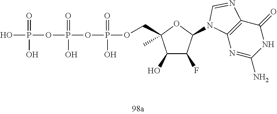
OP(=O)(OP(=O)(O)OP(=O)(O)OCC1(C)C(O)C(F)C(N2C3=C(C(=O)NC(N)=N3)N=C2)O1)O
